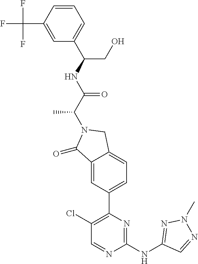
C1(=O)C2=CC(C3=C(Cl)C=NC(NC4=NN(C)N=C4)=N3)=CC=C2CN1C(C(NC(CO)C1=CC=CC(C(F)(F)F)=C1)=O)C
